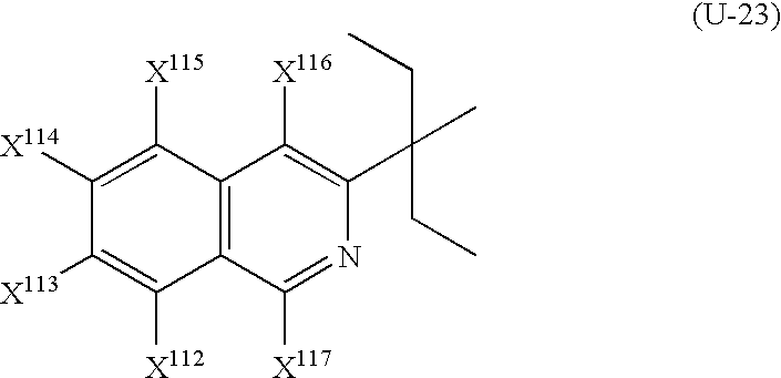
C12=C(C([X117])=NC(C(CC)(CC)C)=C1[X116])C([X112])=C([X113])C([X114])=C2[X115]
